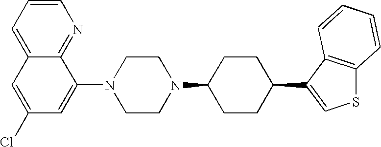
C1=C2C(=NC=C1)C(N1CCN(C3CCC(C4=CSC5=C4C=CC=C5)CC3)CC1)=CC(Cl)=C2
